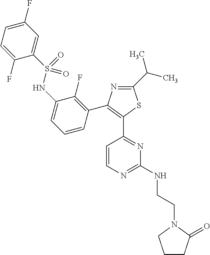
N1(CCNC2=NC=CC(C3=C(C4=C(F)C(NS(C5=CC(F)=CC=C5F)(=O)=O)=CC=C4)N=C(C(C)C)S3)=N2)CCCC1=O
